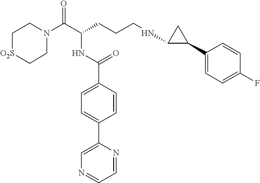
C1N(C(C(CCCNC2C(C3=CC=C(F)C=C3)C2)NC(C2=CC=C(C3=CN=CC=N3)C=C2)=O)=O)CC[O2S]C1
